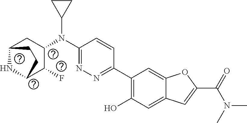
N1=C(N(C2CC2)C2C(F)C3NC(C2)CC3)C=CC(C2=C(O)C=C3C(=C2)OC(C(=O)N(C)C)=C3)=N1
